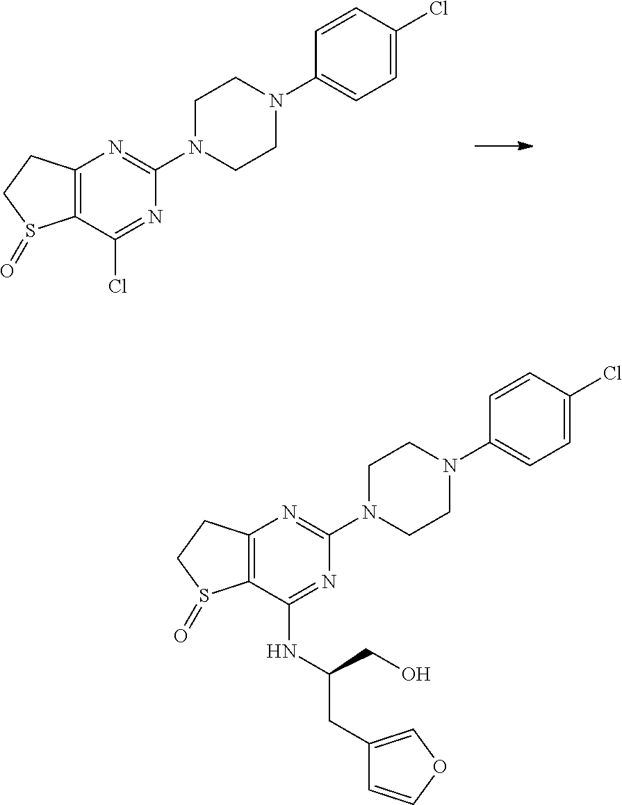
C12=C(C(Cl)=NC(N3CCN(C4=CC=C(Cl)C=C4)CC3)=N1)S(=O)CC2.C12=C(C(NC(CC3=COC=C3)CO)=NC(N3CCN(C4=CC=C(Cl)C=C4)CC3)=N1)S(=O)CC2
